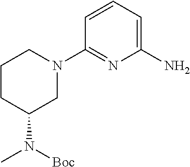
C1(N)=CC=CC(N2CCCC(N(C)[Boc])C2)=N1
